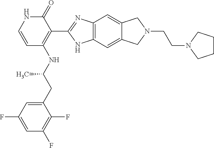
C12=C(C=C3C(=C1)CN(CCN1CCCC1)C3)NC(C1=C(NC(CC3=CC(F)=CC(F)=C3F)C)C=CNC1=O)=N2
